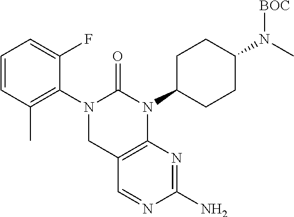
C1=CC(C)=C(N2CC3=C(N(C4CCC(N(C)[BOC])CC4)C2=O)N=C(N)N=C3)C(F)=C1
